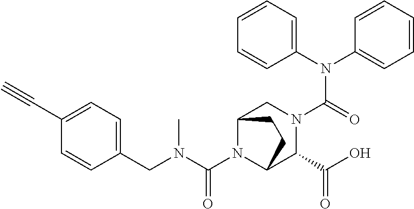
C1(CN(C)C(=O)N2C3C(C(=O)O)N(C(N(C4=CC=CC=C4)C4=CC=CC=C4)=O)CC2CC3)=CC=C(C#C)C=C1
